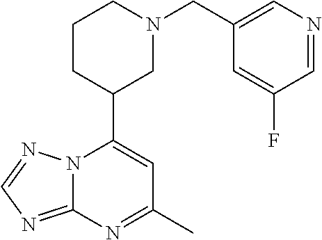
N12C(=NC=N1)N=C(C)C=C2C1CN(CC2=CN=CC(F)=C2)CCC1
